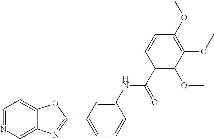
C1=C(NC(C2=C(OC)C(OC)=C(OC)C=C2)=O)C=CC=C1C1=NC2=CN=CC=C2O1
